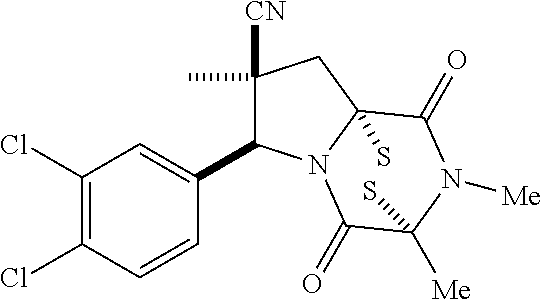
C1(C)([CN])C(C2=CC(Cl)=C(Cl)C=C2)N2C(S)(C1)C(=O)N([Me])C([Me])(S)C2=O
